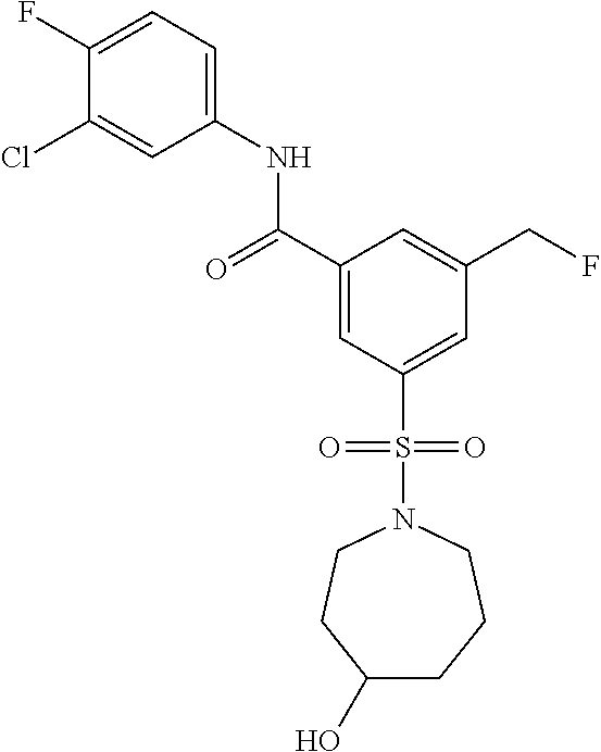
C1(F)=CC=C(NC(C2=CC(S(N3CCC(O)CCC3)(=O)=O)=CC(CF)=C2)=O)C=C1Cl
